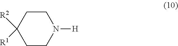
C1CN([H])CCC1([R2])[R1]
